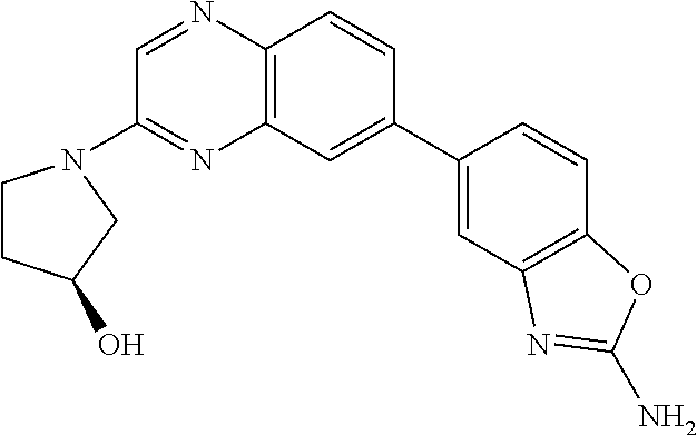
C12=C(C=CC(C3=CC4=C(C=C3)OC(N)=N4)=C1)N=CC(N1CCC(O)C1)=N2
